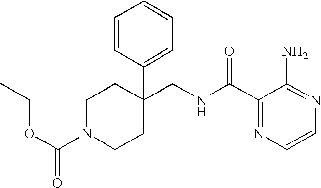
C1(CNC(C2=NC=CN=C2N)=O)(C2=CC=CC=C2)CCN(C(OCC)=O)CC1
